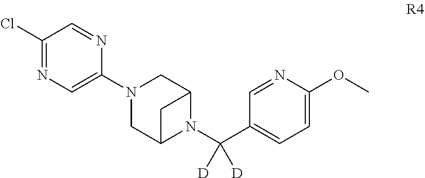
C12CN(C3=CN=C(Cl)C=N3)CC(N1C(C1=CC=C(OC)N=C1)([D])[D])C2
